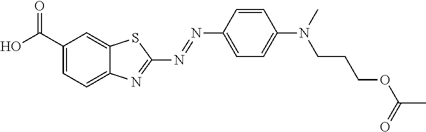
C1=CC(N(C)CCCOC(=O)C)=CC=C1N=NC1=NC2=CC=C(C(O)=O)C=C2S1
